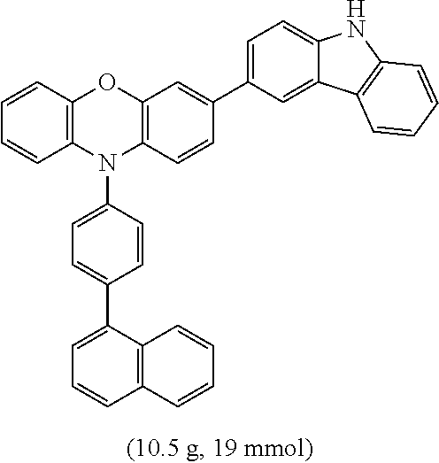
C12=C(N(C3=CC=C(C4=CC=CC5=C4C=CC=C5)C=C3)C3=C(O1)C=C(C1=CC=C4C(=C1)C1=C(N4)C=CC=C1)C=C3)C=CC=C2
